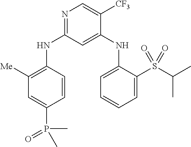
C1=CC(NC2=NC=C([CF3])C(NC3=CC=CC=C3S(C(C)C)(=O)=O)=C2)=C([Me])C=C1P(C)(=O)C
